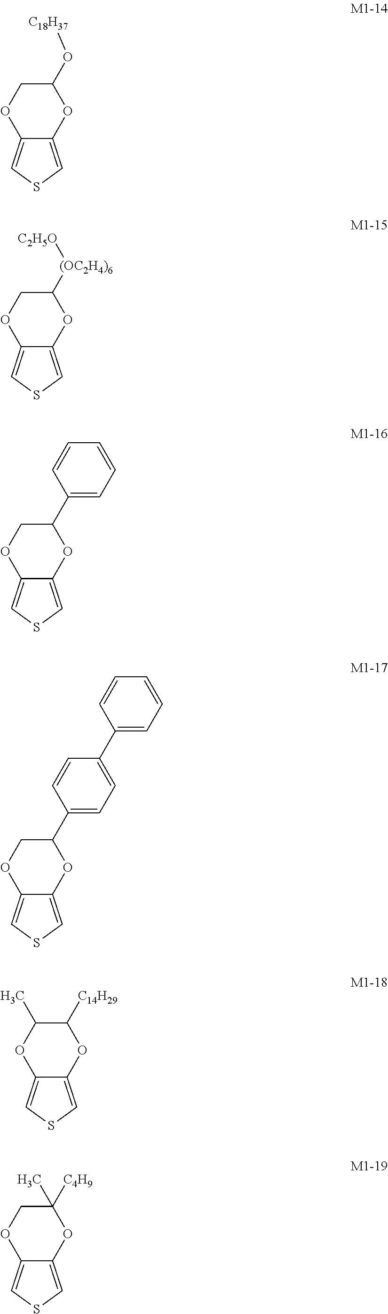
O1C(O[C18H37])COC2=CSC=C12.O1C([(OC2H4)6][C2H5O])COC2=CSC=C12.O1C(C2=CC=CC=C2)COC2=CSC=C12.O1C(C2=CC=C(C3=CC=CC=C3)C=C2)COC2=CSC=C12.O1C([C14H29])C(C)OC2=CSC=C12.O1C(C)([C4H9])COC2=CSC=C12
